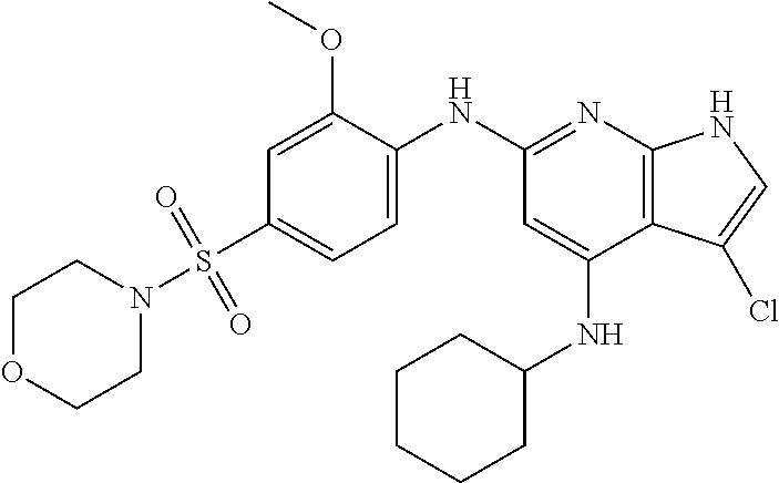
C1OCCN(S(C2=CC=C(NC3=NC4=C(C(NC5CCCCC5)=C3)C(Cl)=CN4)C(OC)=C2)(=O)=O)C1
